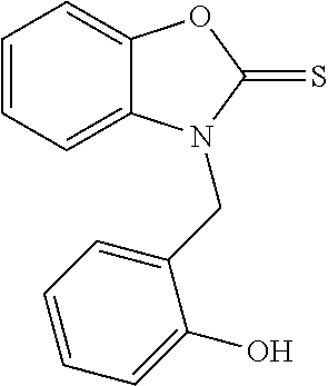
C1=CC=C2C(=C1)OC(=S)N2CC1=CC=CC=C1O
